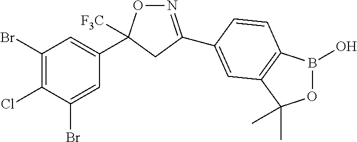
N1=C(C2=CC3=C(B(O)OC3(C)C)C=C2)CC(C2=CC(Br)=C(Cl)C(Br)=C2)([F3C])O1
